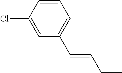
C(=CCC)C1=CC=CC(Cl)=C1
